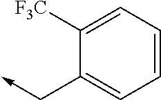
C1([F3C])=CC=CC=C1C->C
